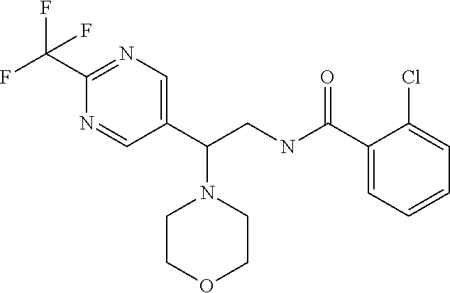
C1(C(CNC(C2=CC=CC=C2Cl)=O)N2CCOCC2)=CN=C(C(F)(F)F)N=C1
